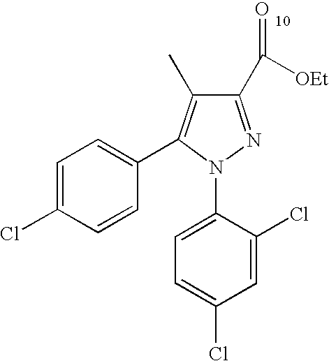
C1(C([OEt])=O)=NN(C2=CC=C(Cl)C=C2Cl)C(C2=CC=C(Cl)C=C2)=C1C
